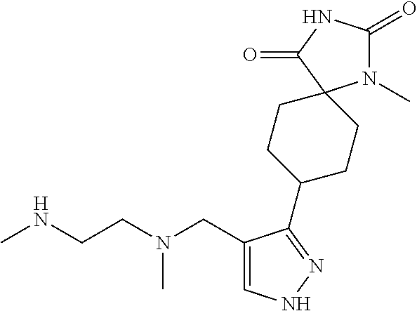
CNCCN(CC1=CNN=C1C1CCC2(CC1)N(C)C(=O)NC2=O)C
